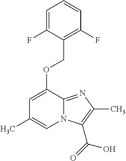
C1(F)=C(COC2=CC(C)=CN3C2=NC(C)=C3C(O)=O)C(F)=CC=C1
